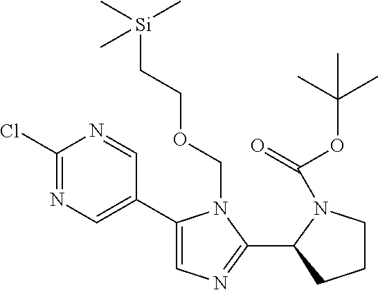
C1(Cl)=NC=C(C2=CN=C(C3N(C(=O)OC(C)(C)C)CCC3)N2COCC[Si](C)(C)C)C=N1
